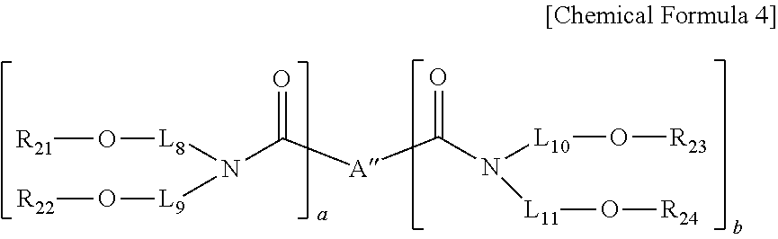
O=C([A]C(N([L10]O[R23])[L11]O[R24])=O)N([L9]O[R22])[L8]O[R21]
